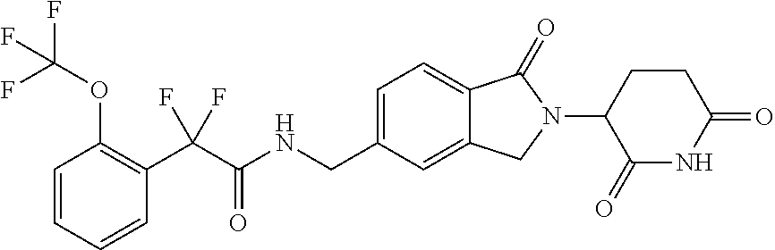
C1=CC=CC(C(C(NCC2=CC=C3C(=C2)CN(C2C(=O)NC(=O)CC2)C3=O)=O)(F)F)=C1OC(F)(F)F
